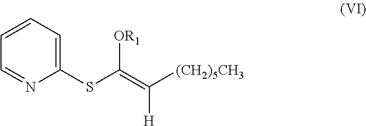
C1=NC(SC(=C([(CH2)5CH3])[H])[OR1])=CC=C1
